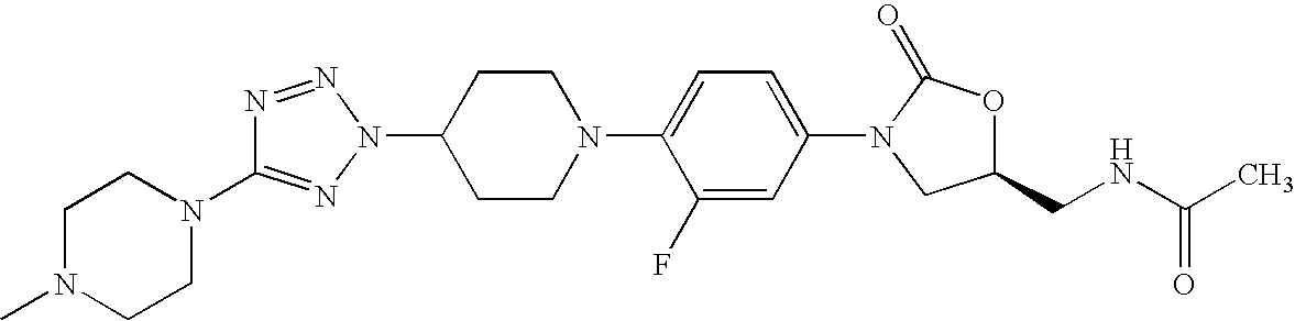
N1=NN(C2CCN(C3=CC=C(N4CC(CNC(C)=O)OC4=O)C=C3F)CC2)N=C1N1CCN(C)CC1
